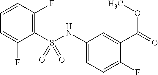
N(C1=CC=C(F)C(C(=O)OC)=C1)S(C1=C(F)C=CC=C1F)(=O)=O
